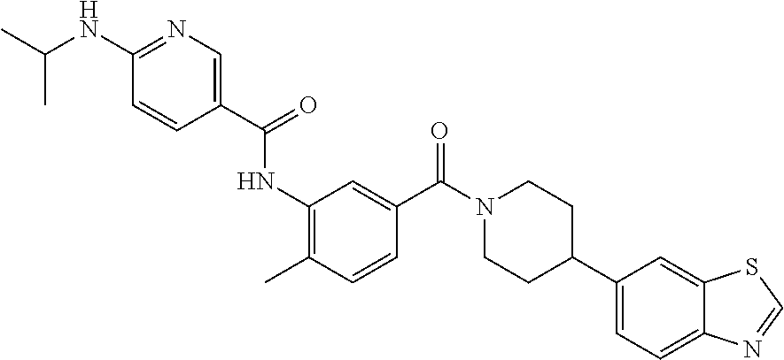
N(C1=NC=C(C(=O)NC2=C(C)C=CC(C(N3CCC(C4=CC=C5C(=C4)SC=N5)CC3)=O)=C2)C=C1)C(C)C
